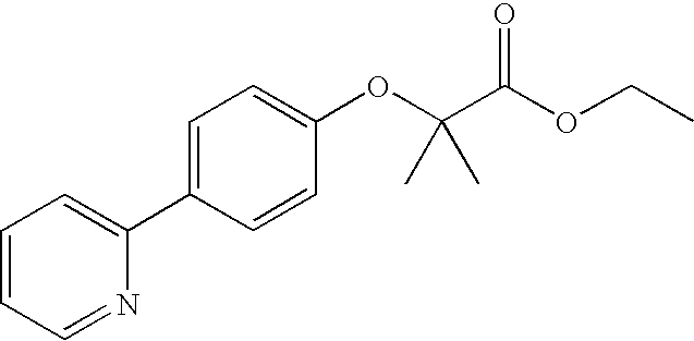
C1=CC=NC(C2=CC=C(OC(C(OCC)=O)(C)C)C=C2)=C1
